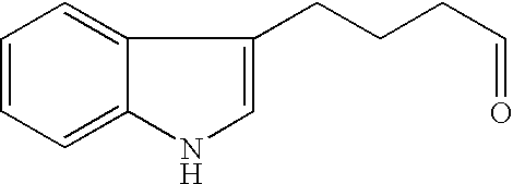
C1=CC=C2C(=C1)C(CCCC=O)=CN2
